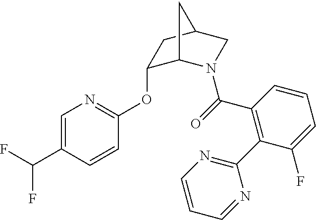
C(=O)(C1=C(C2=NC=CC=N2)C(F)=CC=C1)N1C2C(OC3=NC=C(C(F)F)C=C3)CC(C1)C2
